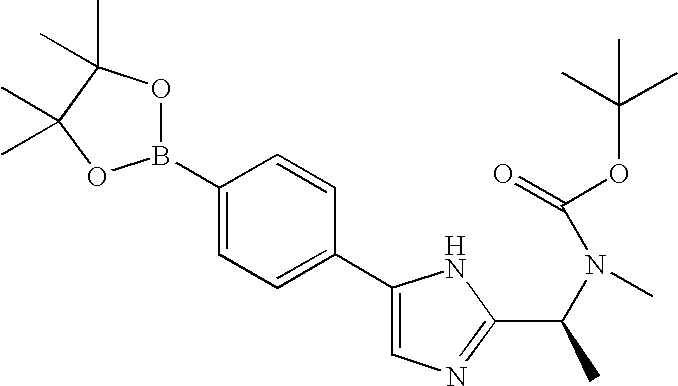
C1(C2=CC=C(B3OC(C)(C)C(C)(C)O3)C=C2)=CN=C(C(C)N(C(=O)OC(C)(C)C)C)N1
